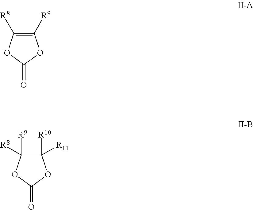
C1([R9])=C([R8])OC(=O)O1.C1([R10])([R11])C([R8])([R9])OC(=O)O1
